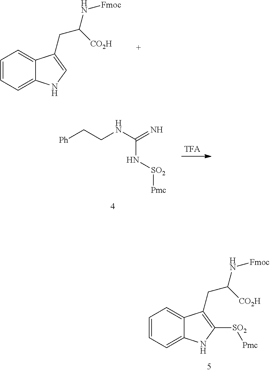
C1=CC=C2C(=C1)C(CC(N[Fmoc])[CO2H])=C([SO2][Pmc])N2.C1=CC=C2C(=C1)C(CC(N[Fmoc])[CO2H])=CN2.[Ph]CCNC(=N)N[SO2][Pmc].[TFA]
